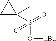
C1(S(=O)(O[nBu])=O)(C)CC1
